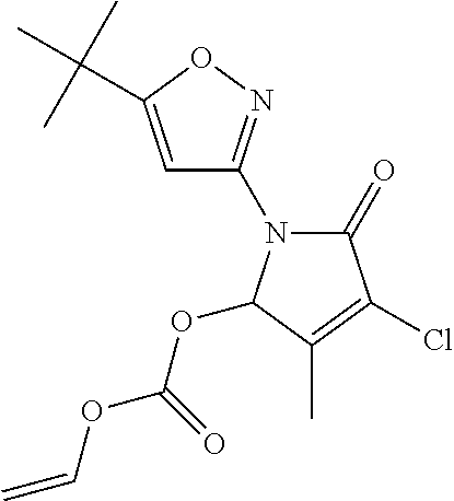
C1=C(C(C)(C)C)ON=C1N1C(=O)C(Cl)=C(C)C1OC(=O)OC=C
